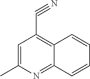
C1=C(C)N=C2C(=C1C#N)C=CC=C2
